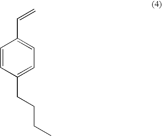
C1=CC(CCCC)=CC=C1C=C
